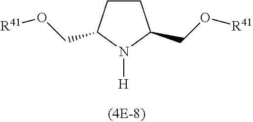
[H]N1C(CO[R41])CCC1CO[R41]
